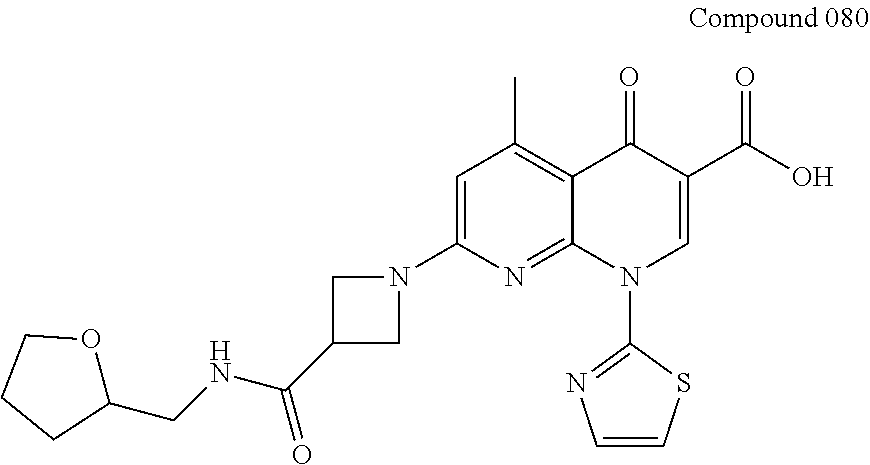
C(NC(C1CN(C2=CC(C)=C3C(=N2)N(C2=NC=CS2)C=C(C(O)=O)C3=O)C1)=O)C1OCCC1
